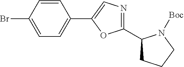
C1=C(C2=CN=C(C3CCCN3[Boc])O2)C=CC(Br)=C1
